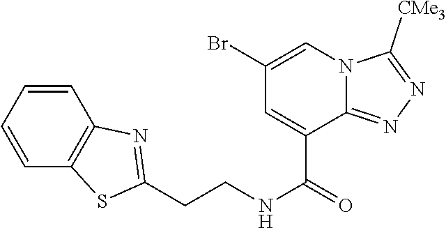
C1=CC=CC2=C1N=C(CCNC(=O)C1=CC(Br)=CN3C1=NN=C3[CMe3])S2
